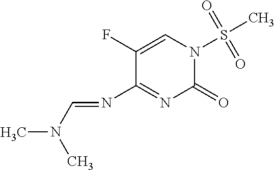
C1(F)=CN(S(C)(=O)=O)C(=O)N=C1N=CN(C)C
